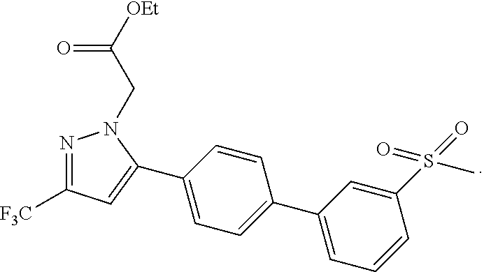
N1=C([F3C])C=C(C2=CC=C(C3=CC=CC(S(=O)(=O)C)=C3)C=C2)N1CC(=O)[OEt]
